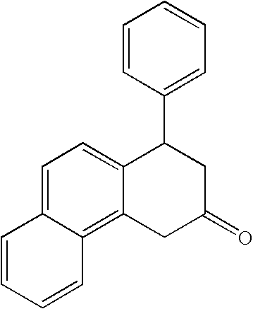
C12=CC=C3C(=C1CC(=O)CC2C1=CC=CC=C1)C=CC=C3
